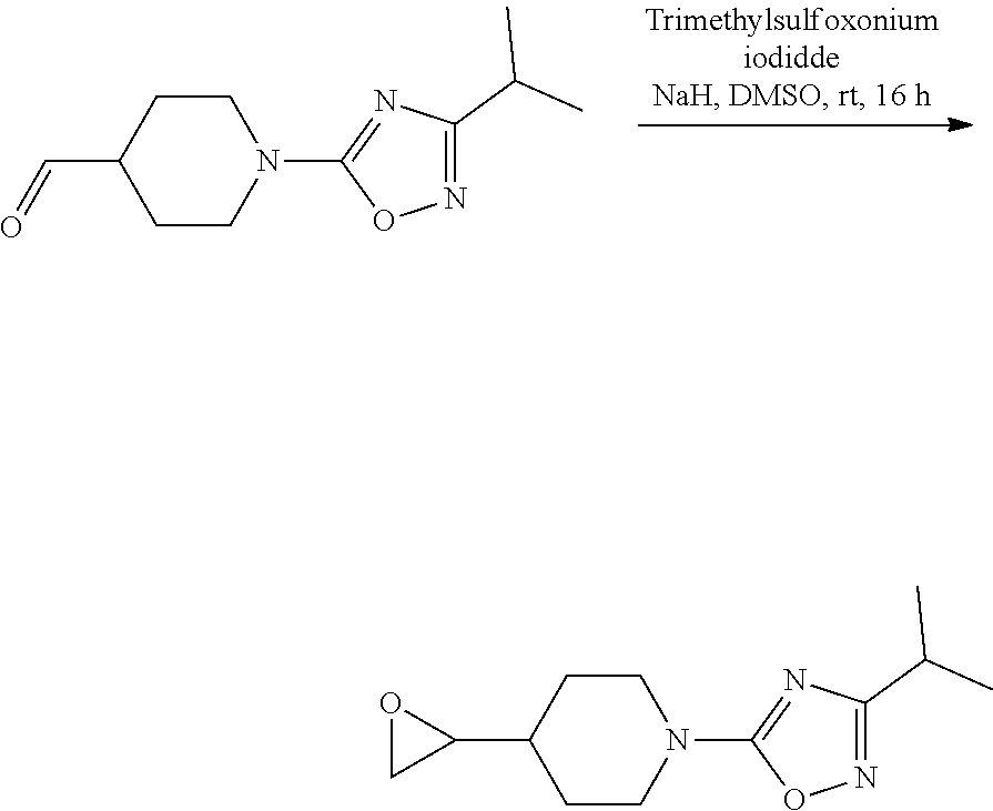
C1CN(C2=NC(C(C)C)=NO2)CCC1C=O.C1CN(C2=NC(C(C)C)=NO2)CCC1C1OC1
